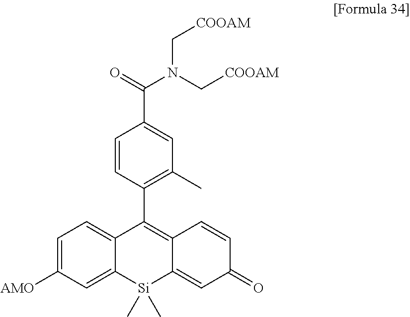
C1=CC(C2=C3C(=CC(=O)C=C3)[Si](C)(C)C3=CC([AMO])=CC=C23)=C(C)C=C1C(=O)N(C[COOAM])C[COOAM]
